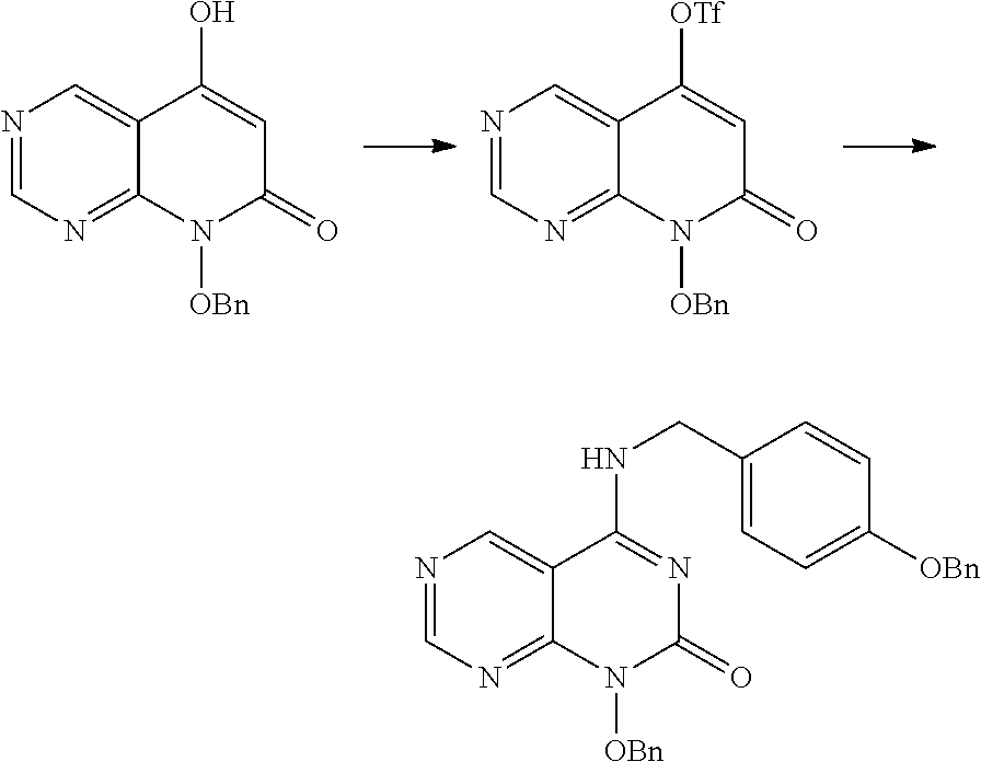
N1=CN=C2C(=C1)C(O)=CC(=O)N2[OBn].N1=CN=C2C(=C1)C([OTf])=CC(=O)N2[OBn].N1=CN=C2C(=C1)C(NCC1=CC=C([OBn])C=C1)=NC(=O)N2[OBn]
